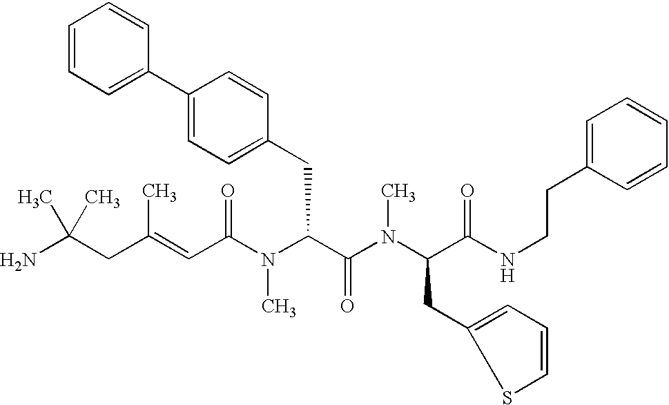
NC(CC(=CC(N(C(C(N(C(C(NCCC1=CC=CC=C1)=O)CC1=CC=CS1)C)=O)CC1=CC=C(C2=CC=CC=C2)C=C1)C)=O)C)(C)C
